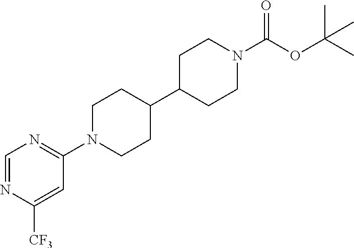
C1=NC([CF3])=CC(N2CCC(C3CCN(C(OC(C)(C)C)=O)CC3)CC2)=N1
